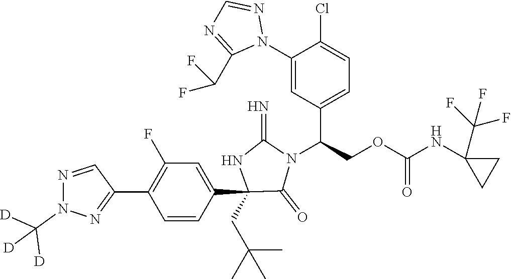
C1(C2=NN(C([D])([D])[D])N=C2)=C(F)C=C(C2(CC(C)(C)C)C(=O)N(C(C3=CC=C(Cl)C(N4N=CN=C4C(F)F)=C3)COC(=O)NC3(C(F)(F)F)CC3)C(=N)N2)C=C1
